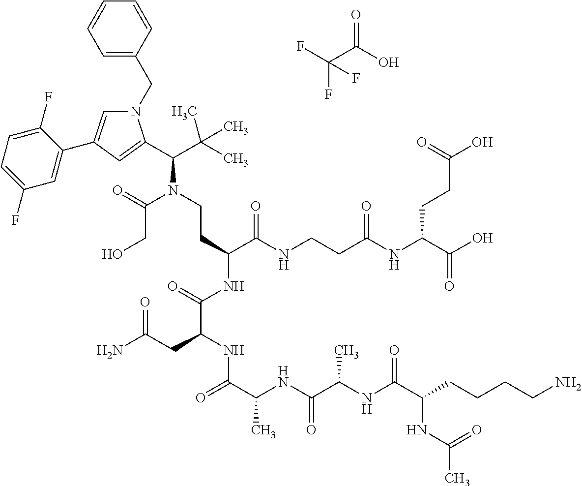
N1(CC2=CC=CC=C2)C=C(C2=CC(F)=CC=C2F)C=C1C(C(C)(C)C)N(CCC(NC(=O)C(CC(=O)N)NC(=O)C(C)NC(=O)C(C)NC(=O)C(NC(C)=O)CCCCN)C(NCCC(NC(C(O)=O)CCC(O)=O)=O)=O)C(=O)CO.C(F)(C(=O)O)(F)F
